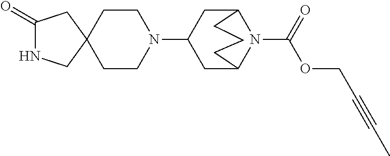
C1(=O)NCC2(C1)CCN(C1CC3N(C(OCC#CC)=O)C(C1)CCC3)CC2
